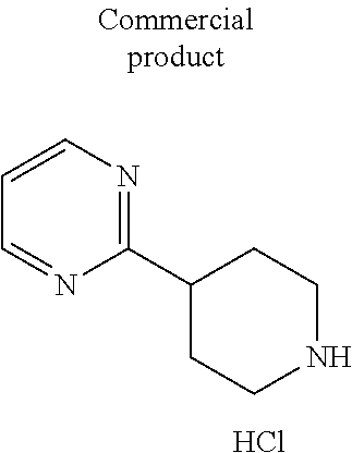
C1(C2=NC=CC=N2)CCNCC1.Cl
